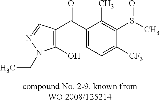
C1=C(C(=O)C2=C(O)N(CC)N=C2)C(C)=C(S(C)=O)C([CF3])=C1
